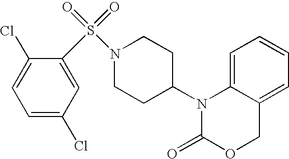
C1=C2C(=CC=C1)COC(=O)N2C1CCN(S(=O)(=O)C2=CC(Cl)=CC=C2Cl)CC1
